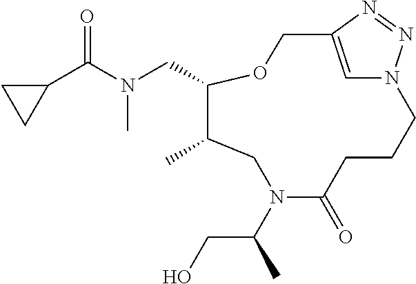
C1(C(N(CC2C(C)CN(C(CO)C)C(=O)CCCN3C=C(N=N3)CO2)C)=O)CC1
